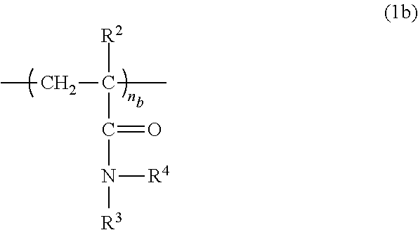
CCC([R2])(C(=O)N([R3])[R4])C
